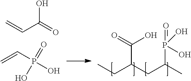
CCC(CC(C)P(=O)(O)O)C(=O)O.C=CP(O)(=O)O.C=CC(=O)O
